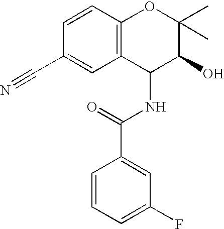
C1(C#N)=CC2=C(C=C1)OC(C)(C)C(O)C2NC(C1=CC(F)=CC=C1)=O
